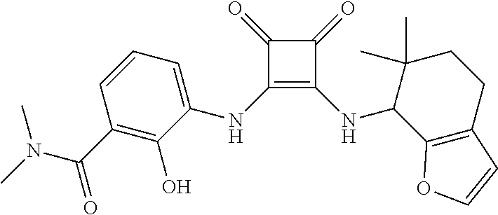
C1(=O)C(NC2=CC=CC(C(N(C)C)=O)=C2O)=C(NC2C3=C(CCC2(C)C)C=CO3)C1=O
